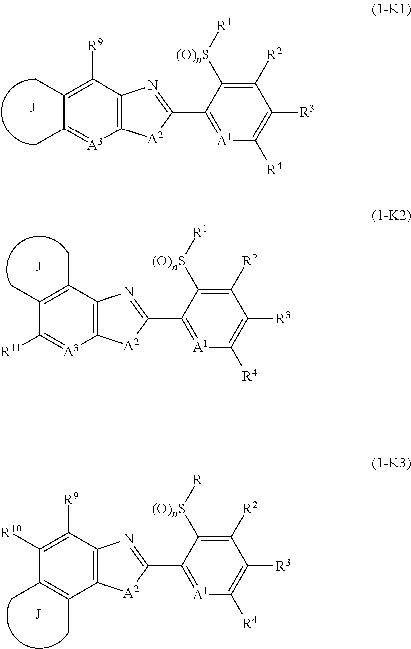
C1(C)=C([R9])C2=C([A3]=C1C)[A2]C(C1=[A1]C([R4])=C([R3])C([R2])=C1[(O)nS][R1])=N2.C1(C)=C(C)C2=C([A3]=C1[R11])[A2]C(C1=[A1]C([R4])=C([R3])C([R2])=C1[(O)nS][R1])=N2.C1([R10])=C([R9])C2=C(C(C)=C1C)[A2]C(C1=[A1]C([R4])=C([R3])C([R2])=C1[(O)nS][R1])=N2
